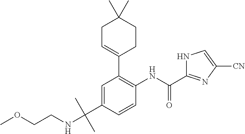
C1=C(C(NCCOC)(C)C)C=CC(NC(C2=NC([CN])=CN2)=O)=C1C1=CCC(C)(C)CC1
